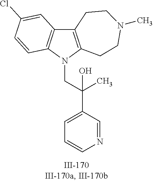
N1(CC(C2=CC=CN=C2)(C)O)C2=C(C3=C1C=CC(Cl)=C3)CCN(C)CC2
